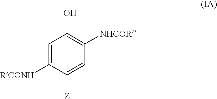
C1=C([RCONH])C([Z])=CC([NHCOR])=C1O
